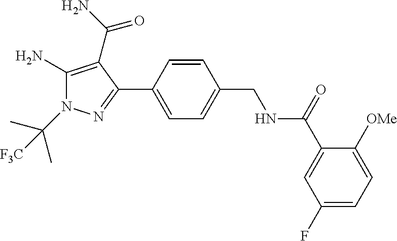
C1=CC(C2=NN(C(C)([F3C])C)C(N)=C2C(=O)N)=CC=C1CNC(C1=CC(F)=CC=C1[OMe])=O
